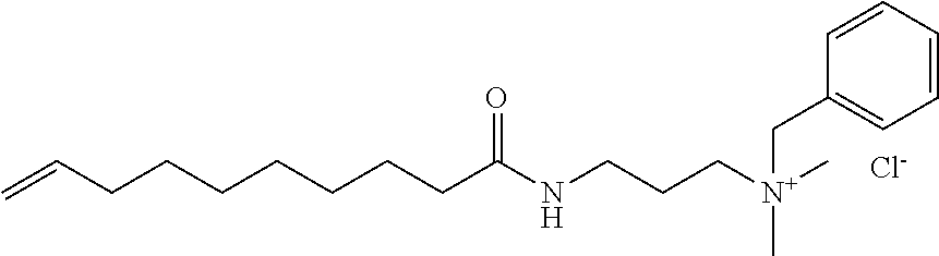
C(CCCCCCC(NCCC[N+](CC1=CC=CC=C1)(C)C)=O)C=C.[Cl-]
